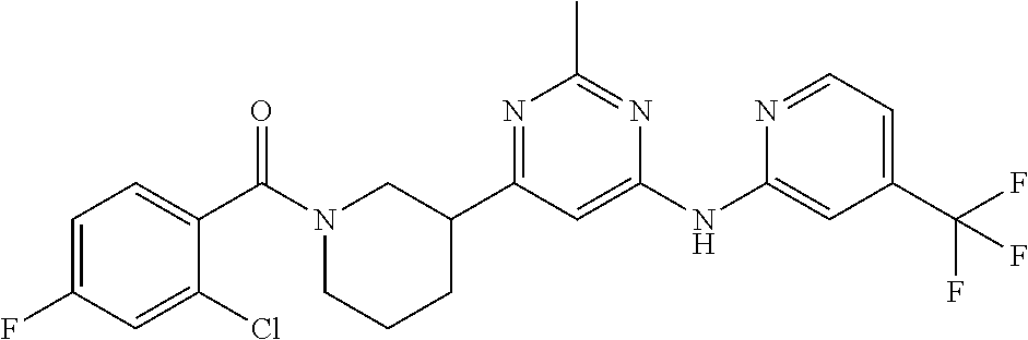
C1=C(NC2=CC(C3CCCN(C(C4=CC=C(F)C=C4Cl)=O)C3)=NC(C)=N2)N=CC=C1C(F)(F)F
